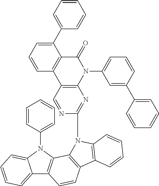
C12=CC=CC=C1N(C1=CC=CC=C1)C1=C2C=CC2=C1N(C1=NC3=C(C=N1)C1=C(C(=O)N3C3=CC=CC(C4=CC=CC=C4)=C3)C(C3=CC=CC=C3)=CC=C1)C1=C2C=CC=C1
